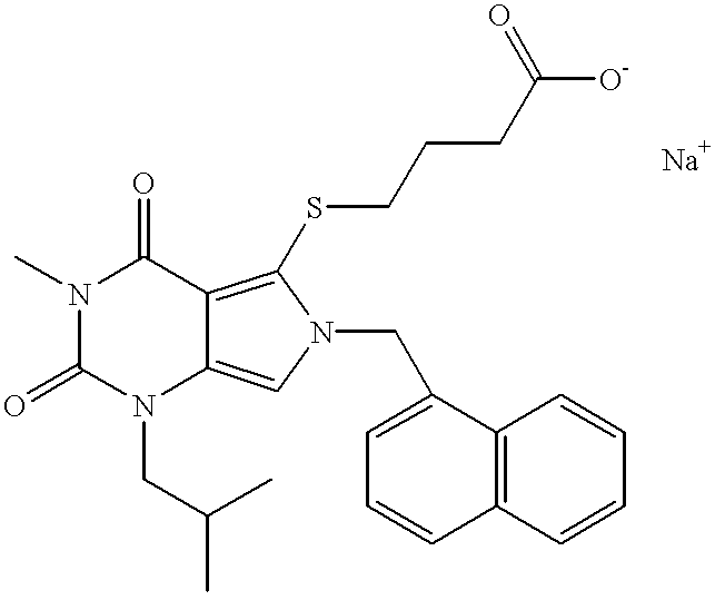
N1(C)C(=O)N(CC(C)C)C2=CN(CC3=CC=CC4=C3C=CC=C4)C(SCCCC([O-])=O)=C2C1=O
